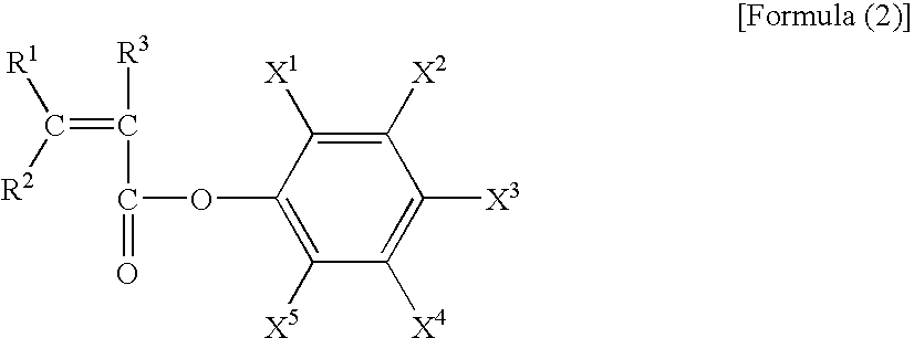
C1([X2])=C([X1])C(OC(C([R3])=C([R2])[R1])=O)=C([X5])C([X4])=C1[X3]
